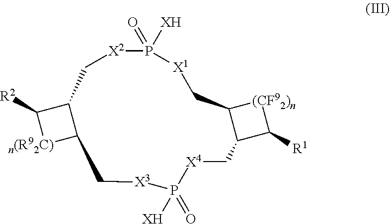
[X2]1P(=O)([XH])[X1]CC2C(C([R1])[(CF92)n]2)C[X4]P(=O)([XH])[X3]CC2C(C1)C([R2])[n(R92C)]2
